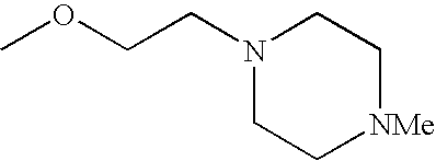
COCCN1CC[NMe]CC1
